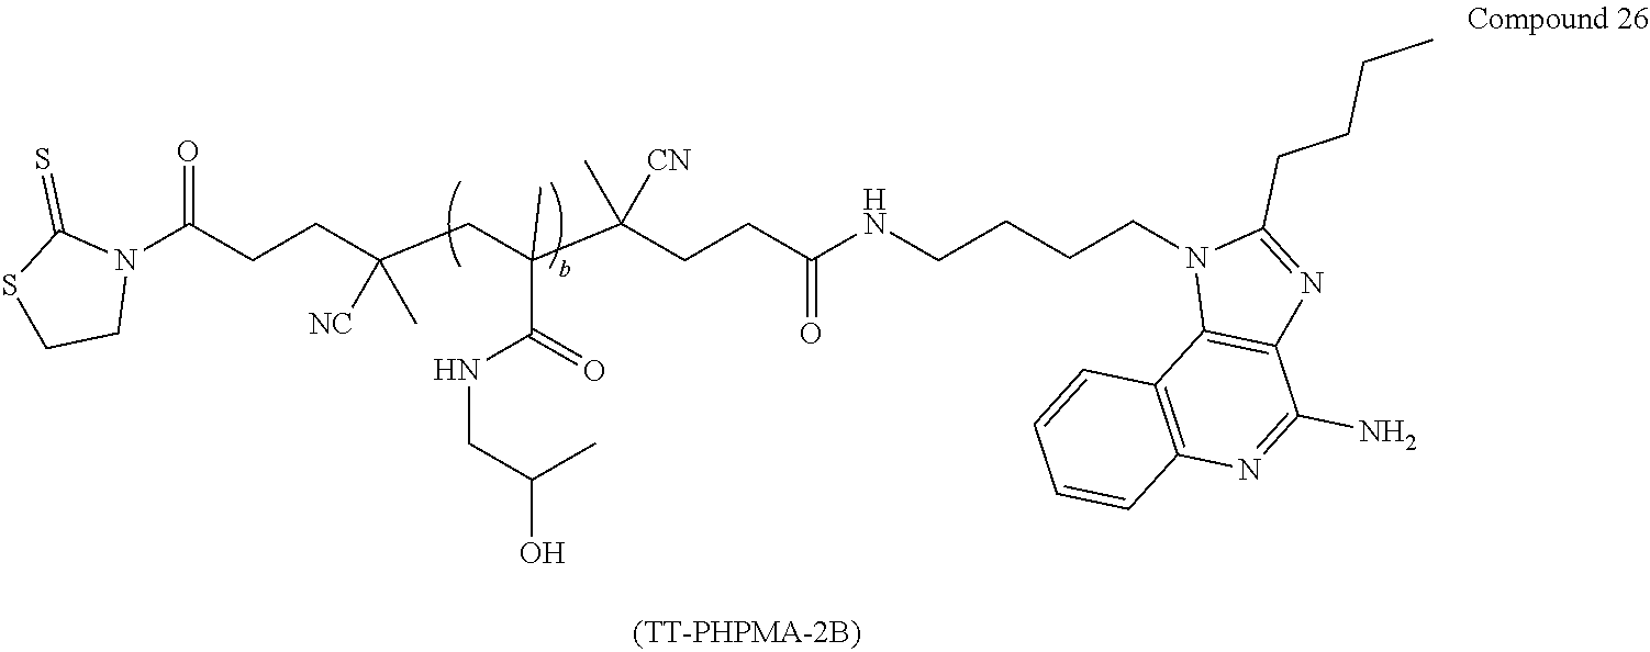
N1(C(CCC(CC(C(CCC(NCCCCN2C3=C(N=C2CCCC)C(N)=NC2=C3C=CC=C2)=O)(C)[CN])(C)C(=O)NCC(C)O)(C)[NC])=O)C(=S)SCC1
